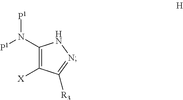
C1(N([P1])[P1])=C([X])C([R3])=NN1
